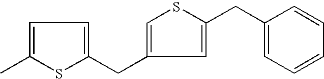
C1=C(C)SC(CC2=CSC(CC3=CC=CC=C3)=C2)=C1
